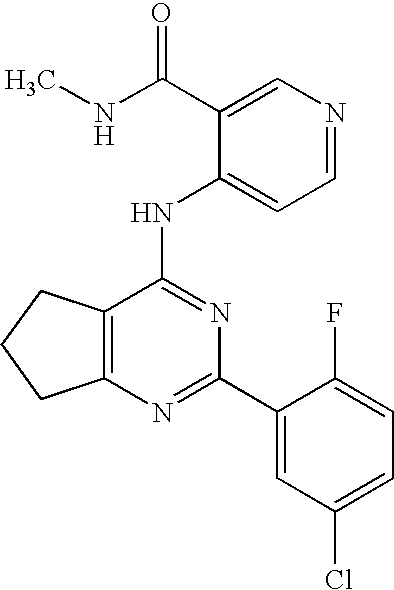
C12=C(CCC1)C(NC1=CC=NC=C1C(NC)=O)=NC(C1=CC(Cl)=CC=C1F)=N2
